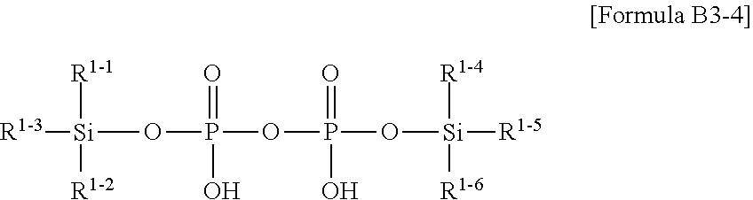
[Si]([R1-3])(OP(=O)(OP(=O)(O[Si]([R1-4])([R1-5])[R1-6])O)O)([R1-1])[R1-2]
